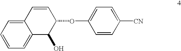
C12=CC=CC=C1C(O)C(OC1=CC=C([CN])C=C1)C=C2
